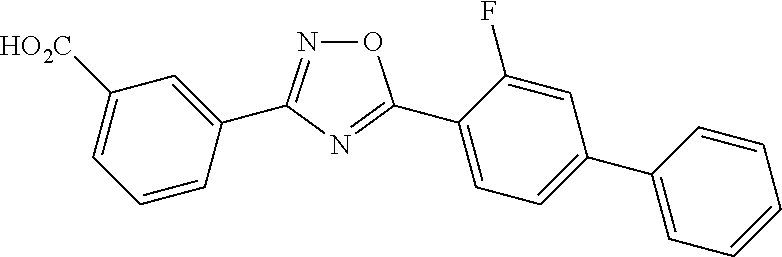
C1=CC(C2=NOC(C3=CC=C(C4=CC=CC=C4)C=C3F)=N2)=CC([HO2C])=C1
